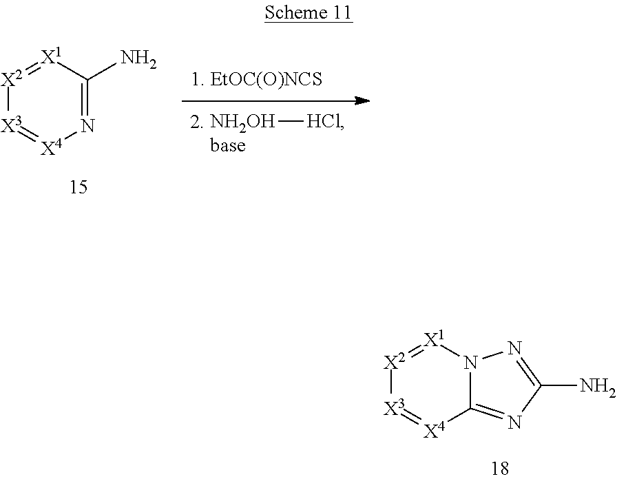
[X2]1=[X1]N2C(=NC(N)=N2)[X4]=[X3]1.[NH2OH][HCl].[X2]1=[X1]C(N)=N[X4]=[X3]1
